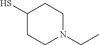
C1(S)CCN(CC)CC1
